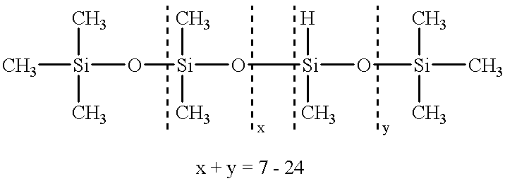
C[Si](O[Si](O[Si]([H])(C)O[Si](C)(C)C)(C)C)(C)C
